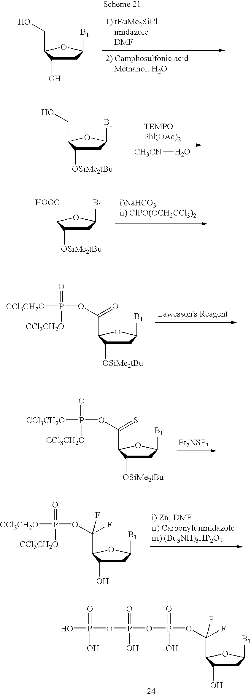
C1C(O)C(CO)OC1[B1].C1C(O)C(C(OP([CCl3CH2O])(=O)[CCl3CH2O])(F)F)OC1[B1].C1C(O)C(C(OP(OP(OP(O)(=O)O)(=O)O)(=O)O)(F)F)OC1[B1].C1C([OSiMe2tBu])C(CO)OC1[B1].[CH3CN]O.C1C([OSiMe2tBu])C([HOOC])OC1[B1].C1C([OSiMe2tBu])C(C(OP([CCl3CH2O])(=O)[CCl3CH2O])=O)OC1[B1].C1C([OSiMe2tBu])C(C(OP([CCl3CH2O])(=O)[CCl3CH2O])=S)OC1[B1].[Et2NSF3]
